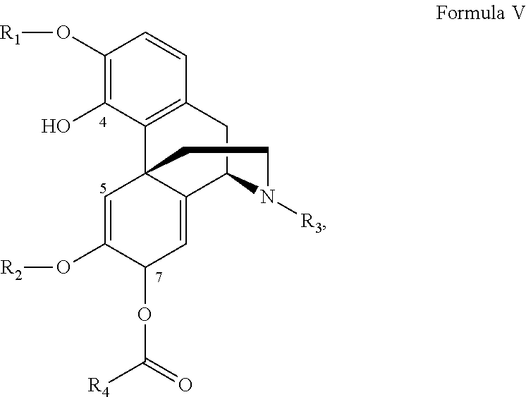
C1(O[R1])=C(O)C2=C(C=C1)CC1C3=CC(OC([R4])=O)C(O[R2])=CC23CCN1[R3]
